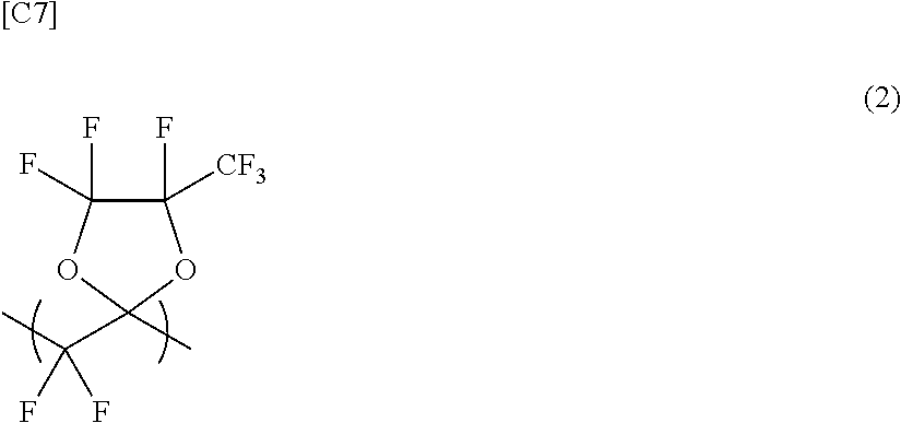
C1(F)([CF3])C(F)(F)OC(C(C)(F)F)(C)O1.[[C7]]
